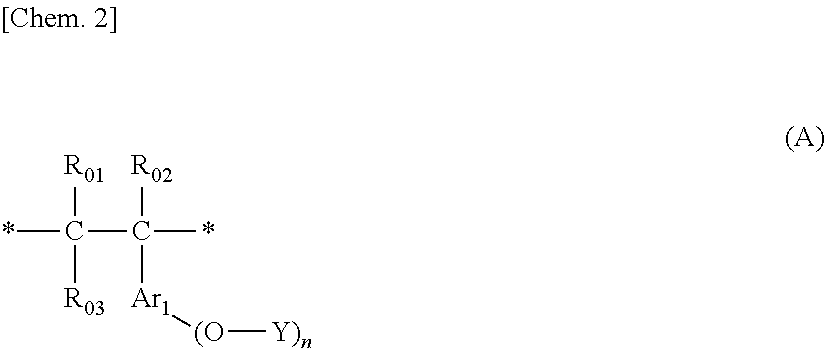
C(C(*)([R02])[Ar1][(O][Y)n])(*)([R01])[R03]
